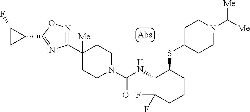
C1(C2([Me])CCN(C(NC3C(F)(F)CCCC3SC3CCN(C([Me])[Me])CC3)=O)CC2)=NOC(C2CC2F)=N1
